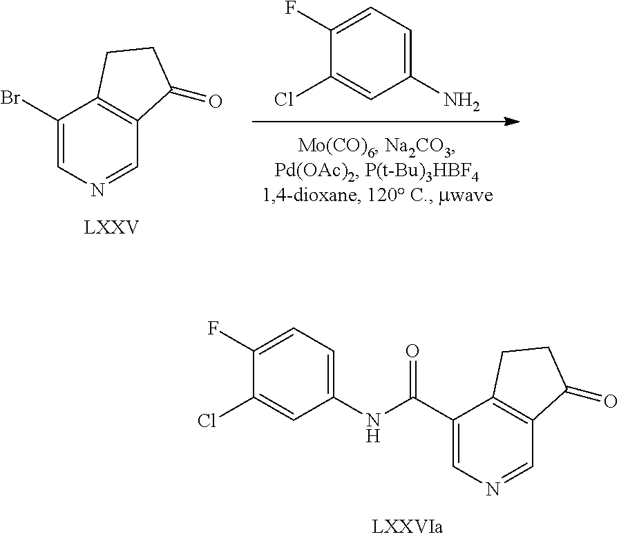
C12=C(CCC1=O)C(C(=O)NC1=CC=C(F)C(Cl)=C1)=CN=C2.C1(Cl)=CC(N)=CC=C1F.BrC1=CN=CC2=C1CCC2=O
